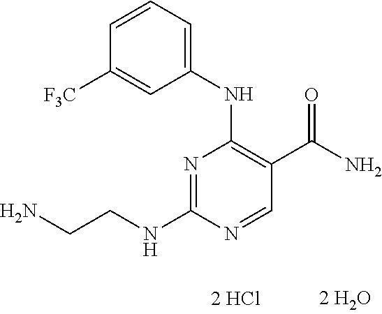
C1(NC2=C(C(N)=O)C=NC(NCCN)=N2)=CC=CC([F3C])=C1
